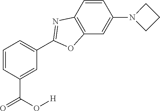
C1=C(C(O[H])=O)C=CC=C1C1=NC2=C(C=C(N3CCC3)C=C2)O1
